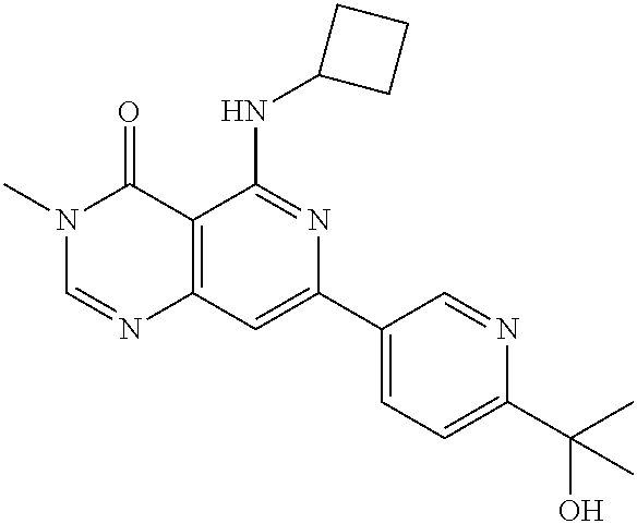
C12=C(C=C(C3=CC=C(C(C)(O)C)N=C3)N=C1NC1CCC1)N=CN(C)C2=O
